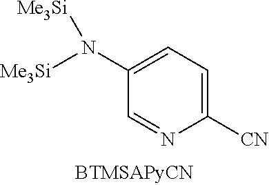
C1(N([Me3Si])[Me3Si])=CC=C([CN])N=C1
